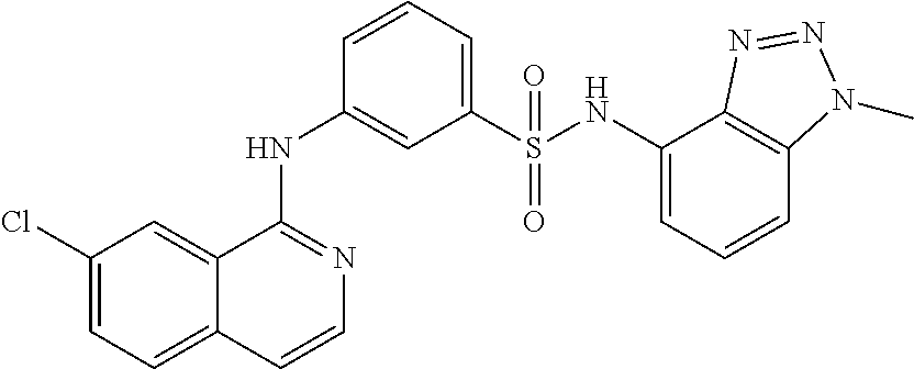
C1(Cl)=CC=C2C(=C1)C(NC1=CC(S(NC3=CC=CC4=C3N=NN4C)(=O)=O)=CC=C1)=NC=C2
